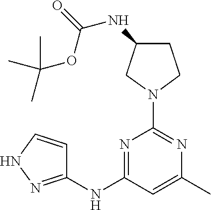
N1=C(NC2=NNC=C2)C=C(C)N=C1N1CCC(NC(=O)OC(C)(C)C)C1
